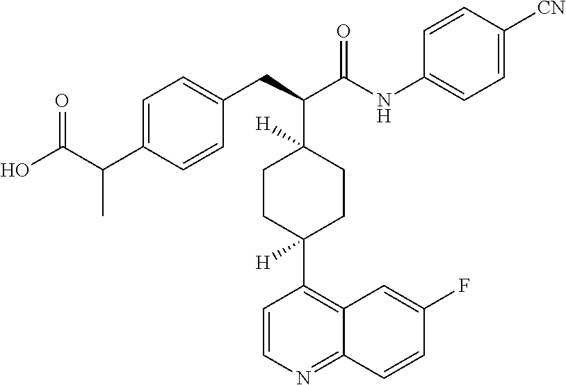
C1CC(C2=C3C=C(F)C=CC3=NC=C2)([H])CCC1(C(C(NC1=CC=C([CN])C=C1)=O)CC1=CC=C(C(C(=O)O)C)C=C1)[H]
